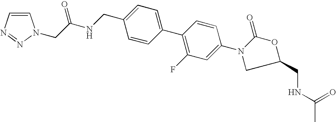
N1=NC=CN1CC(NCC1=CC=C(C2=C(F)C=C(N3CC(CNC(C)=O)OC3=O)C=C2)C=C1)=O
